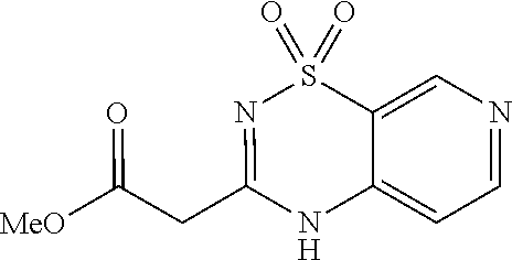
C12=CN=CC=C1NC(CC([MeO])=O)=NS2(=O)=O
